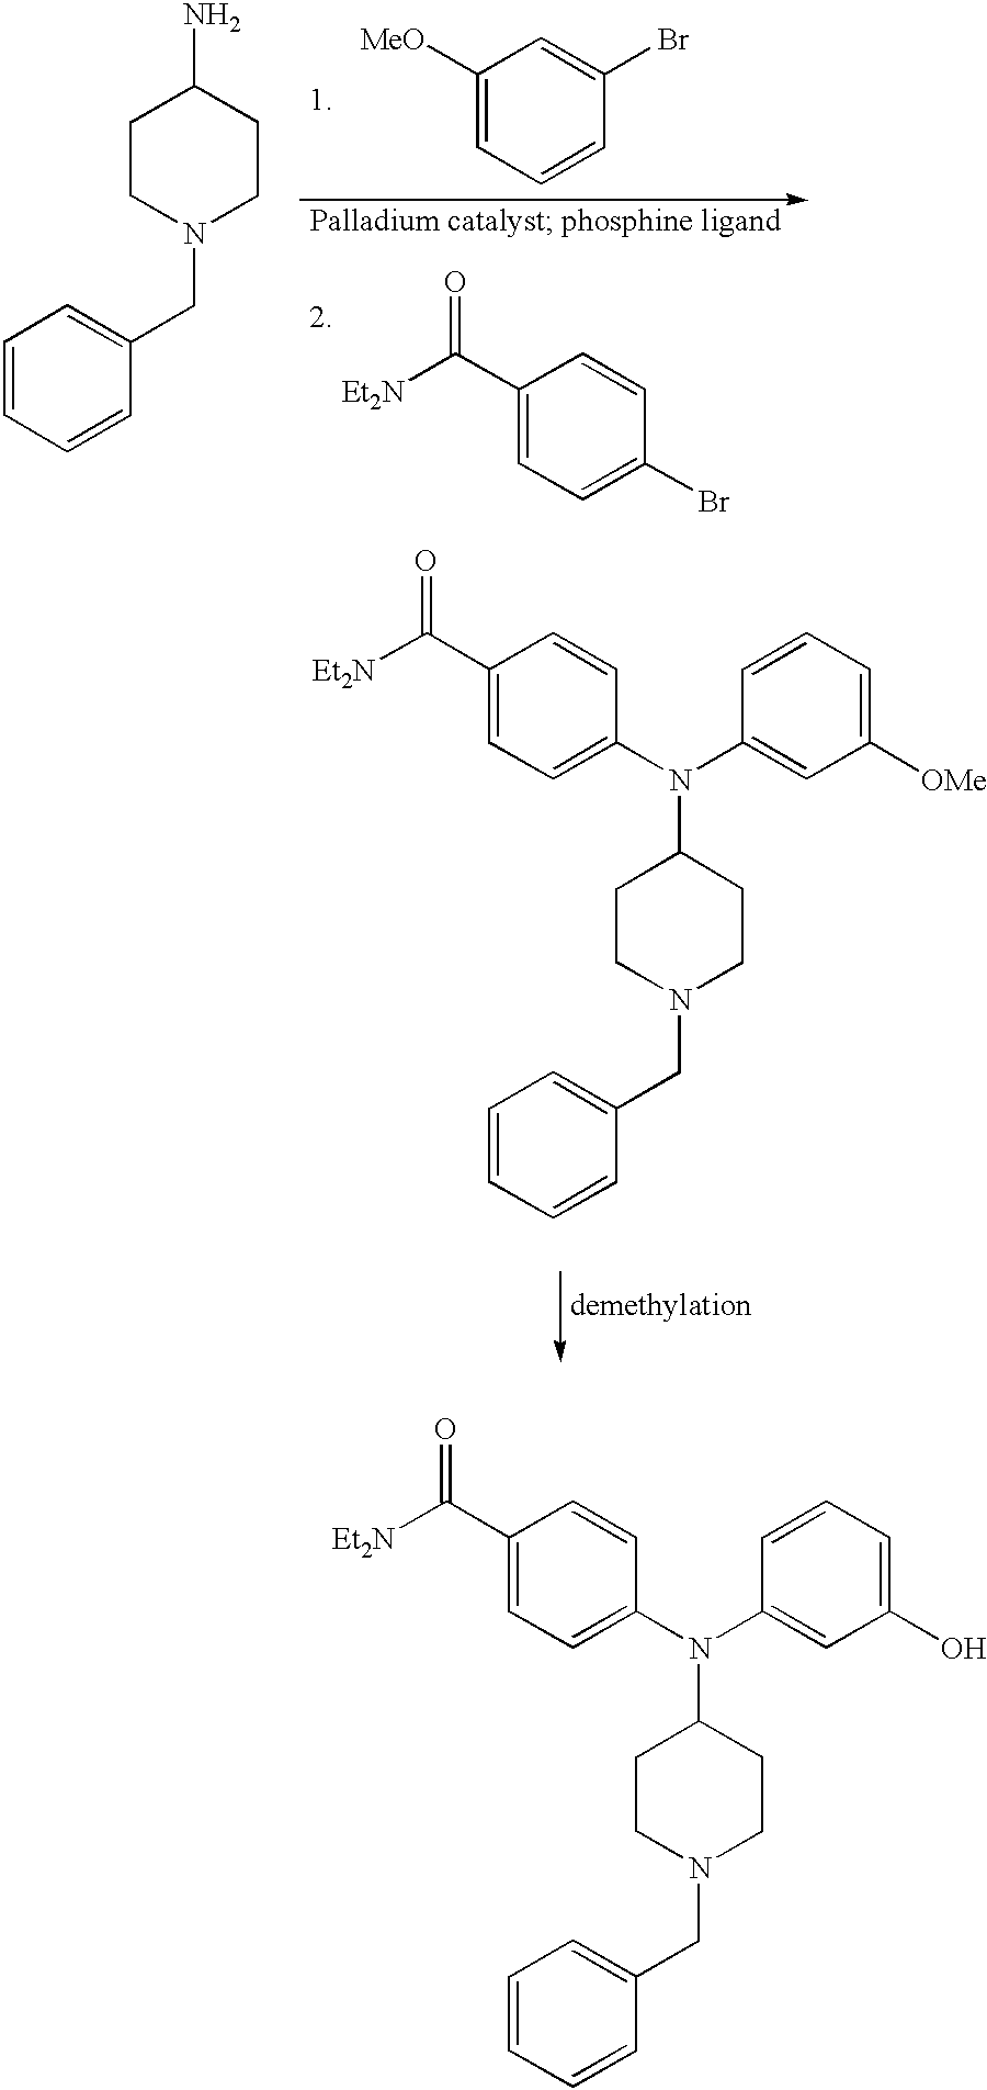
C1CN(CC2=CC=CC=C2)CCC1N.C1([MeO])=CC=CC(Br)=C1.C1(C([Et2N])=O)=CC=C(Br)C=C1.[Et2N]C(C1=CC=C(N(C2=CC(O)=CC=C2)C2CCN(CC3=CC=CC=C3)CC2)C=C1)=O.[Et2N]C(C1=CC=C(N(C2=CC([OMe])=CC=C2)C2CCN(CC3=CC=CC=C3)CC2)C=C1)=O
